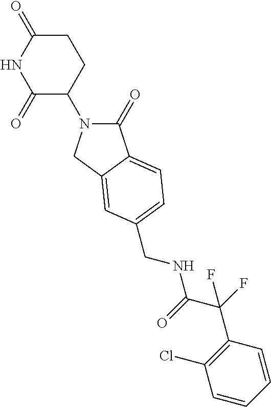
C1(=O)N(C2CCC(=O)NC2=O)CC2=CC(CNC(C(F)(C3=C(Cl)C=CC=C3)F)=O)=CC=C12
